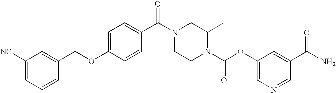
C1CN(C(OC2=CN=CC(C(N)=O)=C2)=O)C(C)CN1C(C1=CC=C(OCC2=CC([NC])=CC=C2)C=C1)=O
